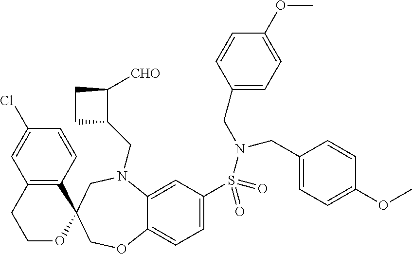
C1=C(Cl)C=CC2=C1CCOC21COC2=CC=C(S(N(CC3=CC=C(OC)C=C3)CC3=CC=C(OC)C=C3)(=O)=O)C=C2N(CC2C([CHO])CC2)C1
